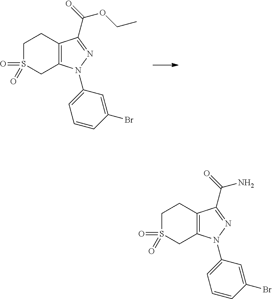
C1S(=O)(=O)CC2=C(C1)C(C(OCC)=O)=NN2C1=CC=CC(Br)=C1.C1S(=O)(=O)CC2=C(C1)C(C(N)=O)=NN2C1=CC=CC(Br)=C1
